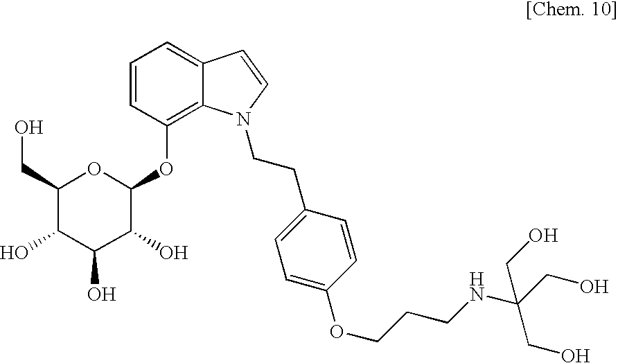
C1=CC(OC2OC(CO)C(O)C(O)C2O)=C2C(=C1)C=CN2CCC1=CC=C(OCCCNC(CO)(CO)CO)C=C1
